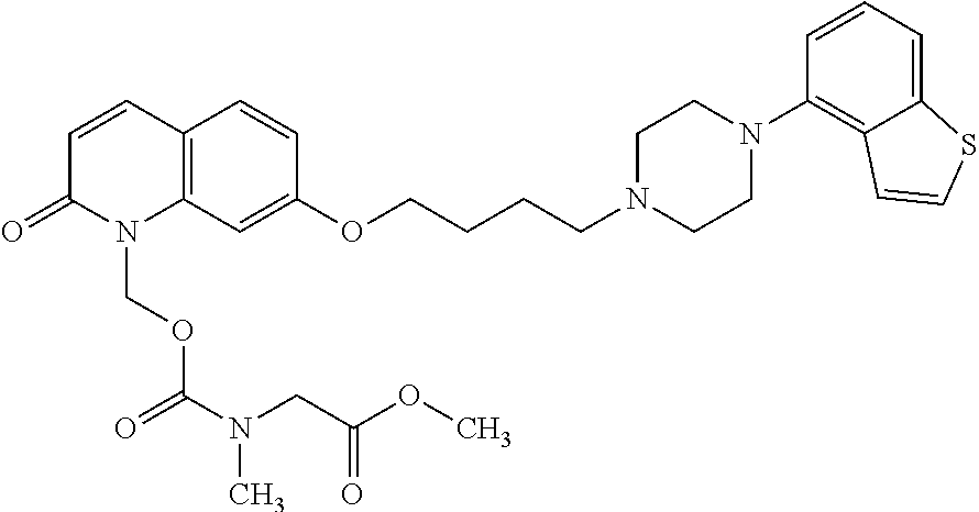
C12=C(C=CC(=O)N1COC(=O)N(CC(=O)OC)C)C=CC(OCCCCN1CCN(C3=C4C(=CC=C3)SC=C4)CC1)=C2
